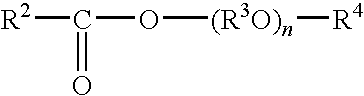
[R2]C(=O)O[(R3O)n][R4]
